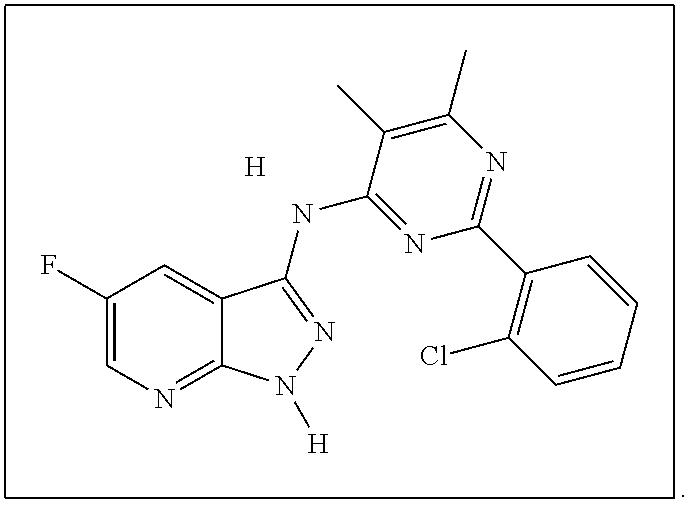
C1(F)=CN=C2C(=C1)C(NC1=NC(C3=C(Cl)C=CC=C3)=NC(C)=C1C)=NN2[H].[H]
